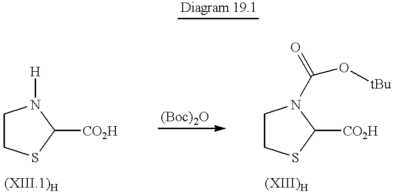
[Diagram 19.1].C1CSC([CO2H])N1[H].C1CSC([CO2H])N1C(O[tBu])=O
